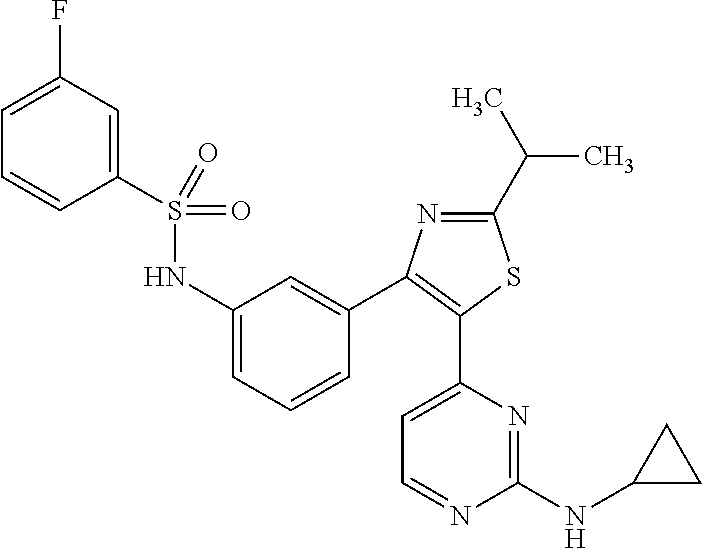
C1(C(C)C)=NC(C2=CC(NS(C3=CC(F)=CC=C3)(=O)=O)=CC=C2)=C(C2=CC=NC(NC3CC3)=N2)S1
